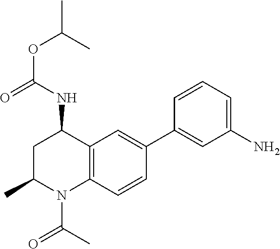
C(OC(C)C)(=O)NC1CC(C)N(C(C)=O)C2=C1C=C(C1=CC(N)=CC=C1)C=C2
